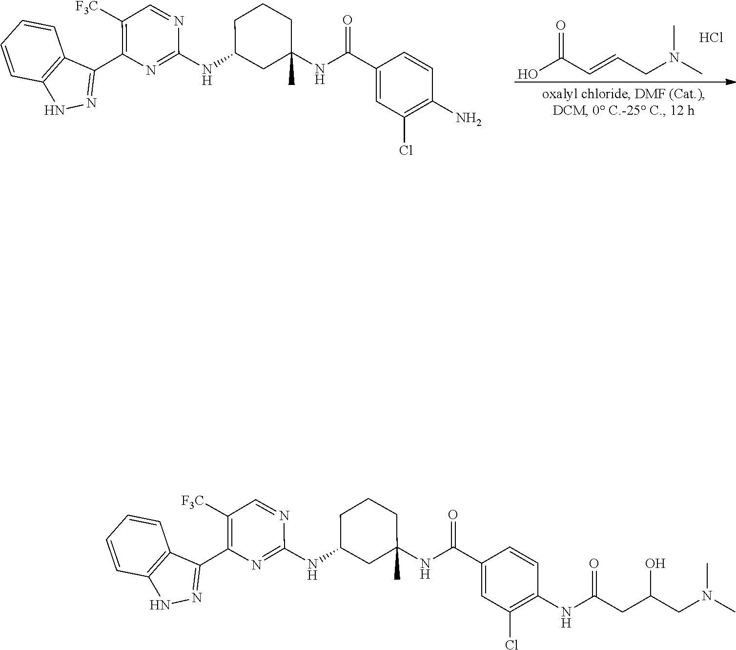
OC(C=CCN(C)C)=O.Cl.C1=CC=CC2=C1C(C1=C([F3C])C=NC(NC3CC(NC(C4=CC(Cl)=C(N)C=C4)=O)(C)CCC3)=N1)=NN2.C1=CC=CC2=C1C(C1=C([F3C])C=NC(NC3CC(NC(C4=CC(Cl)=C(NC(CC(CN(C)C)O)=O)C=C4)=O)(C)CCC3)=N1)=NN2
